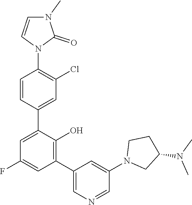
C1=CC(C2=CC(F)=CC(C3=CN=CC(N4CC(N(C)C)CC4)=C3)=C2O)=CC(Cl)=C1N1C(=O)N(C)C=C1
